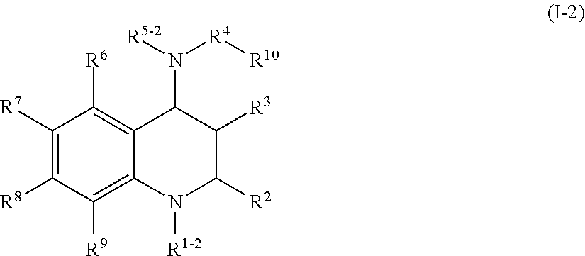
C1([R7])=C([R8])C([R9])=C2C(=C1[R6])C(N([R4][R10])[R5-2])C([R3])C([R2])N2[R1-2]
